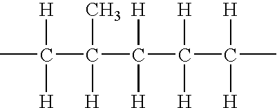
CC([H])([H])C(C)([H])C([H])([H])C([H])([H])C([H])([H])C
